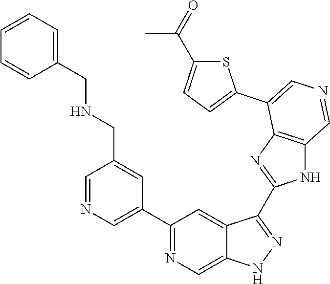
C1(C2=CN=CC(CNCC3=CC=CC=C3)=C2)=NC=C2C(=C1)C(C1=NC3=C(N1)C=NC=C3C1=CC=C(C(C)=O)S1)=NN2
